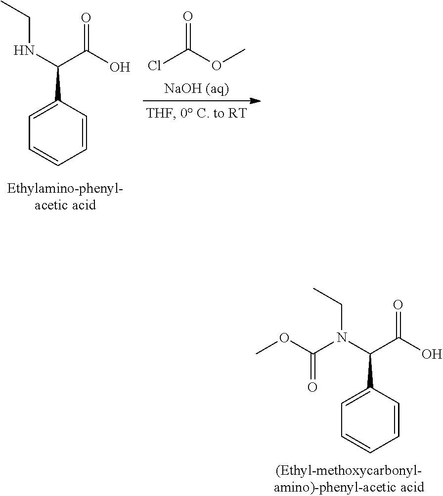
C1=C(C(N(C(OC)=O)CC)C(O)=O)C=CC=C1.ClC(OC)=O.C1=C(C(NCC)C(O)=O)C=CC=C1
